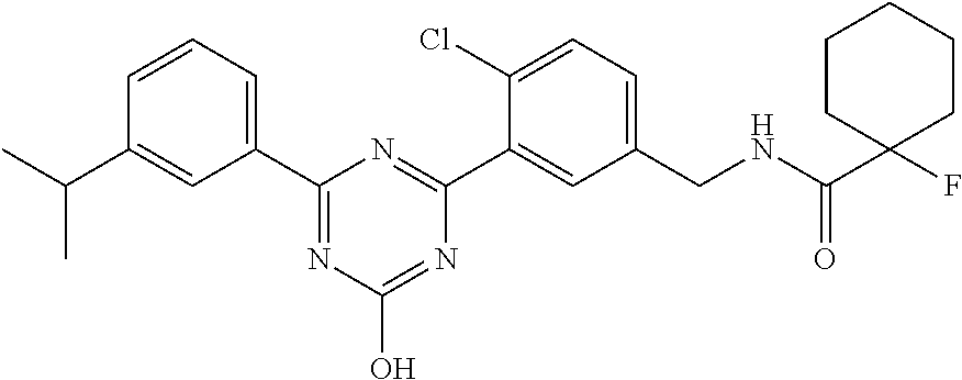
C1(C2=CC=CC(C(C)C)=C2)=NC(O)=NC(C2=CC(CNC(C3(F)CCCCC3)=O)=CC=C2Cl)=N1
